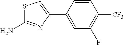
C1=C(C2=CSC(N)=N2)C=CC([CF3])=C1F
